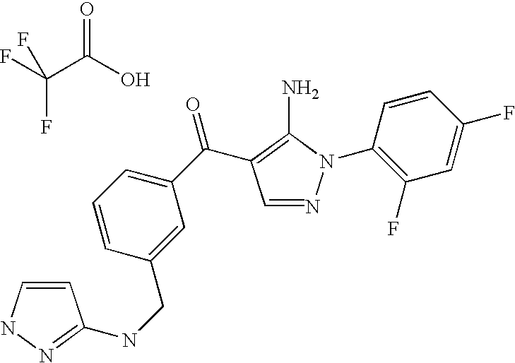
C1(N2N=CC(C(C3=CC=CC(CNC4=NNC=C4)=C3)=O)=C2N)=C(F)C=C(F)C=C1.O=C(O)C(F)(F)F
